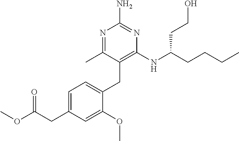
N1=C(C)C(CC2=CC=C(CC(OC)=O)C=C2OC)=C(NC(CCCC)CCO)N=C1N
